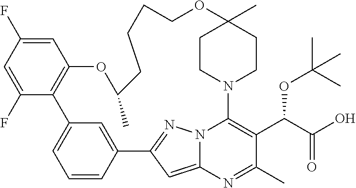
C1=C(F)C=C(F)C2=C1OC(C)CCCCOC1(C)CCN(C3=C(C(C(=O)O)OC(C)(C)C)C(C)=NC4=CC(=NN43)C3=CC2=CC=C3)CC1
